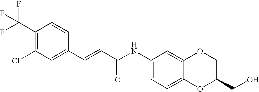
C(=CC(=O)NC1=CC=C2C(=C1)OCC(CO)O2)C1=CC(Cl)=C(C(F)(F)F)C=C1
